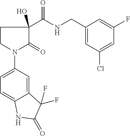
C1CN(C2=CC=C3C(=C2)C(F)(F)C(=O)N3)C(=O)C1(C(NCC1=CC(Cl)=CC(F)=C1)=O)O
